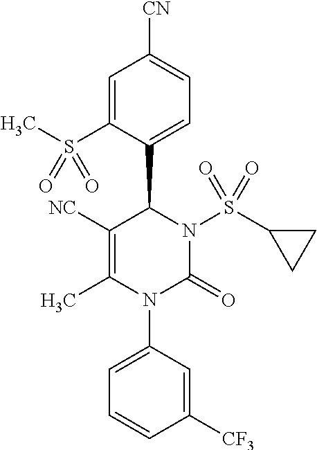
N1(C2=CC=CC([CF3])=C2)C(C)=C([NC])C(C2=CC=C([CN])C=C2S(C)(=O)=O)N(S(C2CC2)(=O)=O)C1=O
